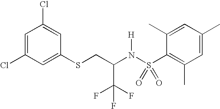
C1=C(Cl)C=C(SCC(N(S(C2=C(C)C=C(C)C=C2C)(=O)=O)[H])C(F)(F)F)C=C1Cl
